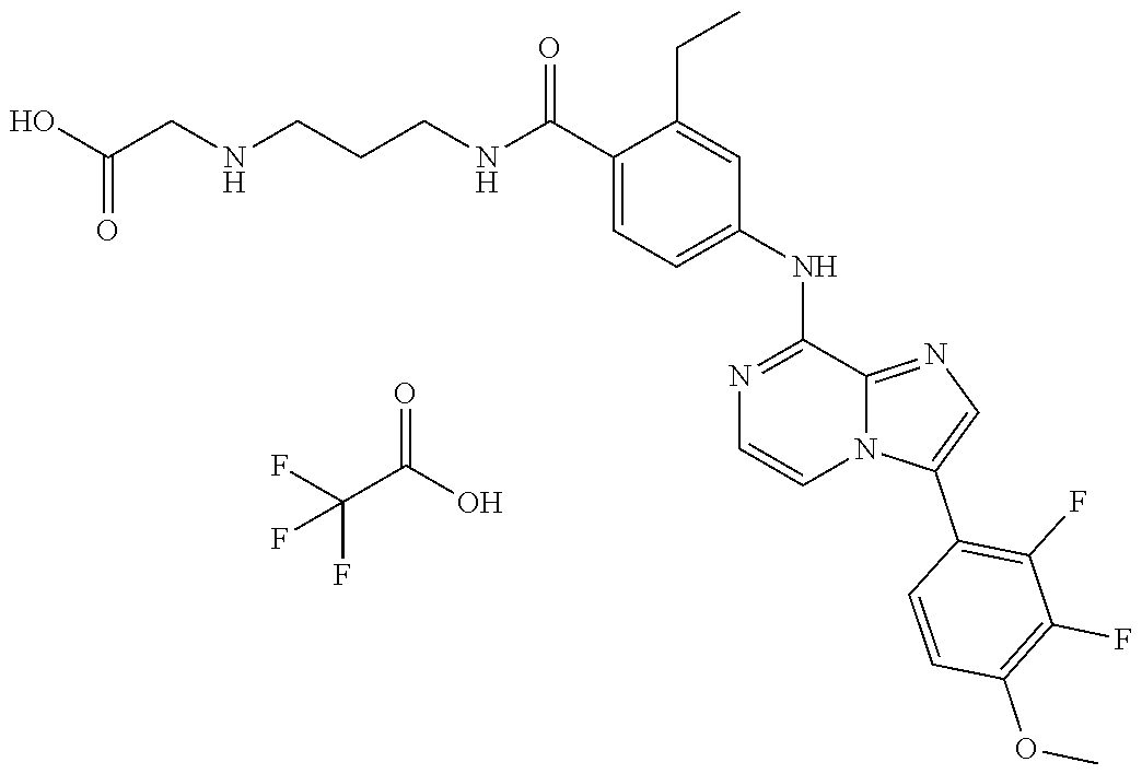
C1=CC(C2=CN=C3N2C=CN=C3NC2=CC=C(C(NCCCNCC(O)=O)=O)C(CC)=C2)=C(F)C(F)=C1OC.C(C(O)=O)(F)(F)F
